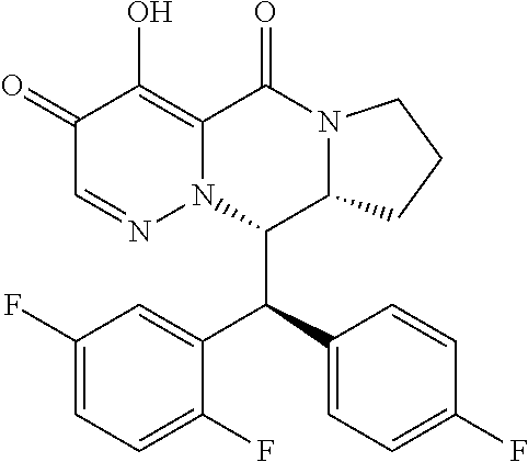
C1(=O)C=NN2C(=C1O)C(=O)N1C(C2C(C2=CC=C(F)C=C2)C2=CC(F)=CC=C2F)CCC1
